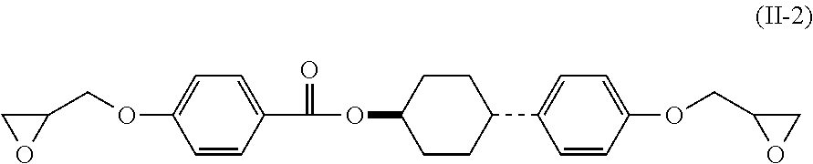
C1(COC2=CC=C(C(=O)OC3CCC(C4=CC=C(OCC5OC5)C=C4)CC3)C=C2)CO1
